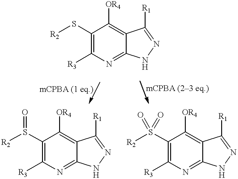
C1(S([R2])=O)=C([R3])N=C2C(=C1[OR4])C([R1])=NN2.C1(S([R2])(=O)=O)=C([R3])N=C2C(=C1[OR4])C([R1])=NN2.C1(S[R2])=C([R3])N=C2C(=C1[OR4])C([R1])=NN2
